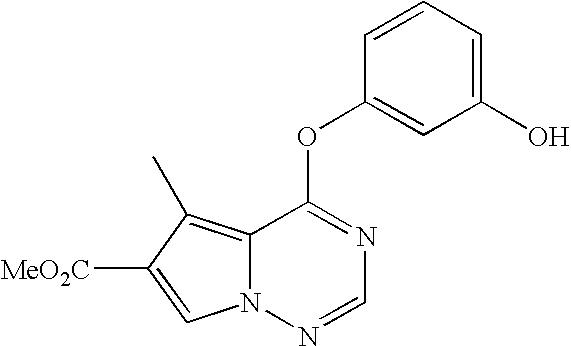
C12=C(C)C([MeO2C])=CN1N=CN=C2OC1=CC(O)=CC=C1
